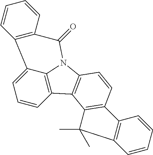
C1=CC2=C3C(=C1)C1=C(C(=O)N3C3=C2C2=C(C=C3)C3=C(C=CC=C3)C2(C)C)C=CC=C1
